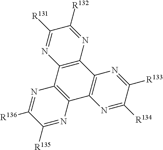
C1([R135])=NC2=C(N=C1[R136])C1=C(C3=C2N=C([R134])C([R133])=N3)N=C([R132])C([R131])=N1
